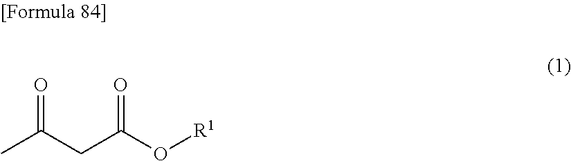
CC(CC(O[R1])=O)=O
